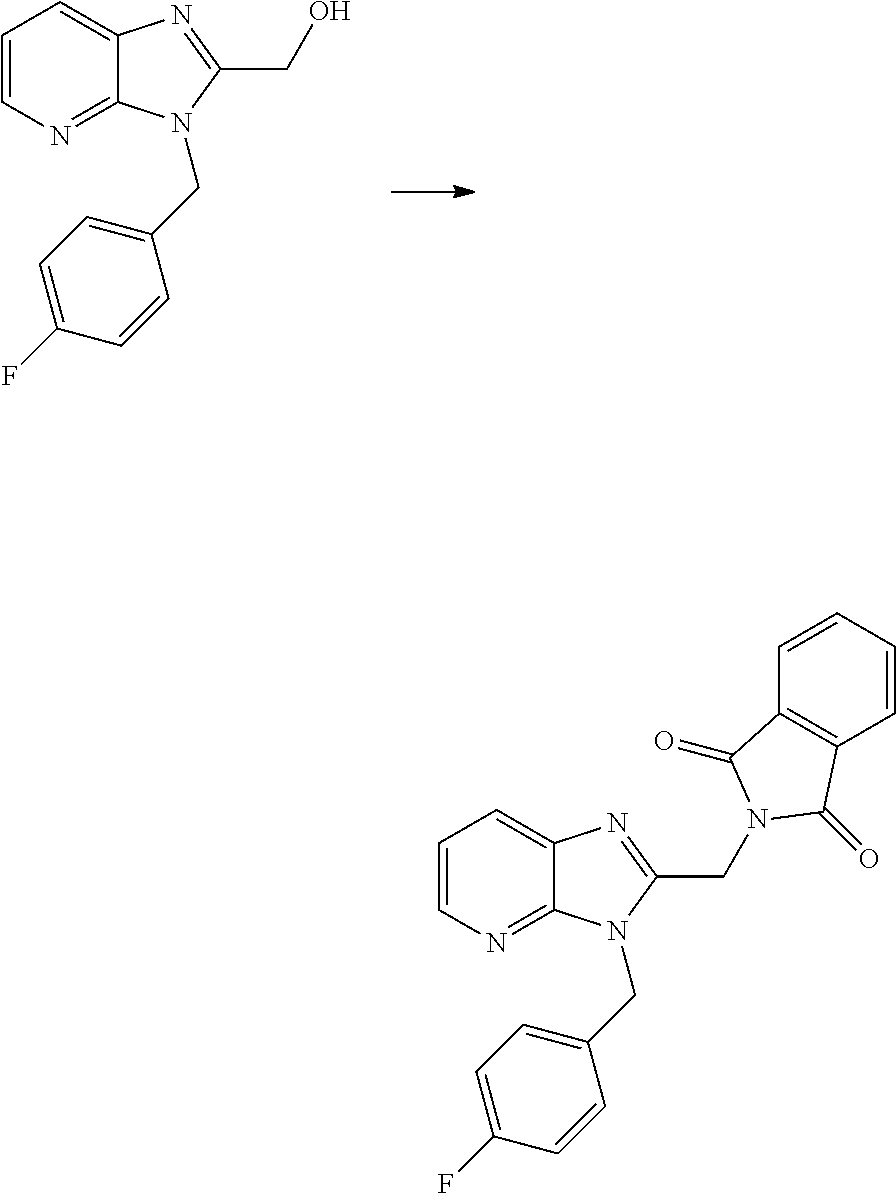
C1=CN=C2C(=C1)N=C(CO)N2CC1=CC=C(F)C=C1.C1=CN=C2C(=C1)N=C(CN1C(=O)C3=C(C=CC=C3)C1=O)N2CC1=CC=C(F)C=C1
